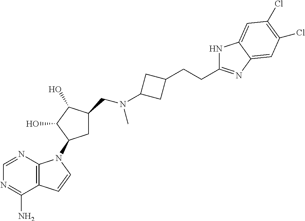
N1=CN=C(N)C2=C1N(C1CC(CN(C)C3CC(CCC4=NC5=CC(Cl)=C(Cl)C=C5N4)C3)C(O)C1O)C=C2
